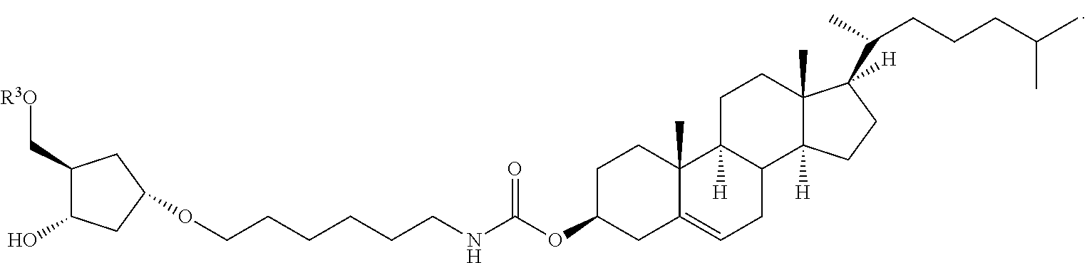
C1C(OC(NCCCCCCOC2CC(O)C(C[R3O])C2)=O)CC2=CCC3C([H])(C2(C)C1)CCC1(C)C3([H])CCC1([H])C(C)CCCC(C)C
